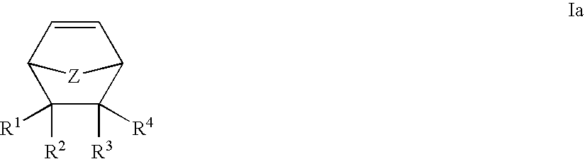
C1([R2])([R1])C([R3])([R4])C2C=CC1[Z]2
